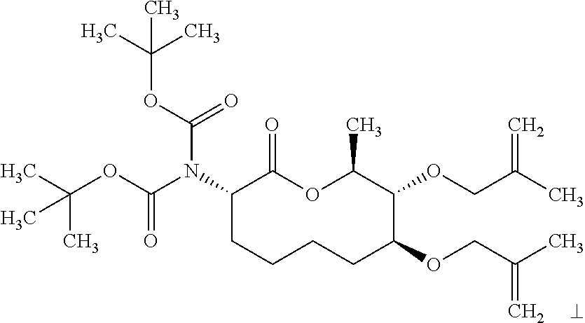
N(C1CCCCC(OCC(C)=C)C(OCC(C)=C)C(C)OC1=O)(C(OC(C)(C)C)=O)C(OC(C)(C)C)=O
